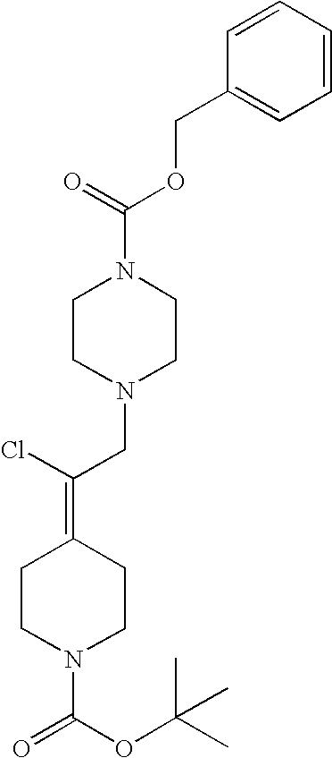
C1CN(C(OC(C)(C)C)=O)CCC1=C(Cl)CN1CCN(C(=O)OCC2=CC=CC=C2)CC1
